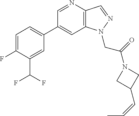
C1(C2=CC=C(F)C(C(F)F)=C2)=CC2=C(C=NN2CC(=O)N2CC(C=CC)C2)N=C1
